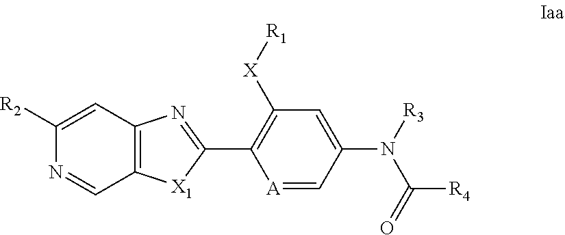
C1([R2])=CC2=C(C=N1)[X1]C(C1=C([X][R1])C=C(N([R3])C(=O)[R4])C=[A]1)=N2
